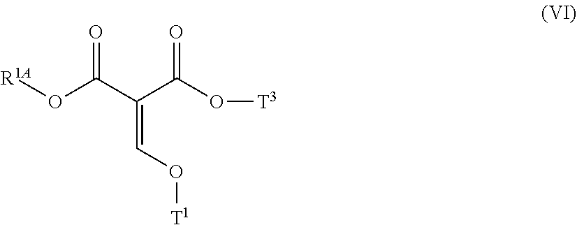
C(=CO[T1])(C(O[T3])=O)C(O[R1A])=O
